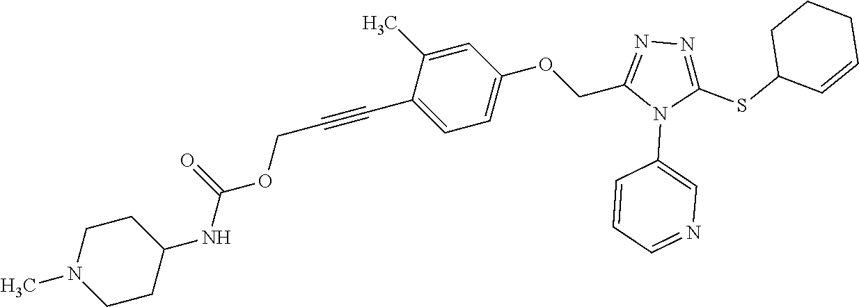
C1=C(C)C(C#CCOC(NC2CCN(C)CC2)=O)=CC=C1OCC1=NN=C(SC2C=CCCC2)N1C1=CN=CC=C1
